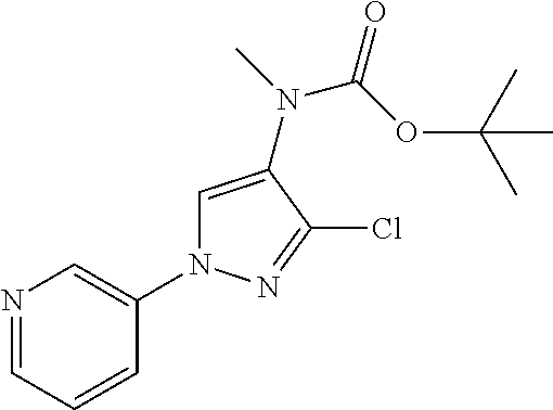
N1=CC=CC(N2C=C(N(C(=O)OC(C)(C)C)C)C(Cl)=N2)=C1
